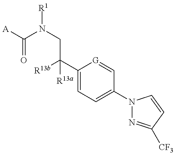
[A]C(N(CC(C1=CC=C(N2N=C([CF3])C=C2)C=[G]1)([R13b])[R13a])[R1])=O
